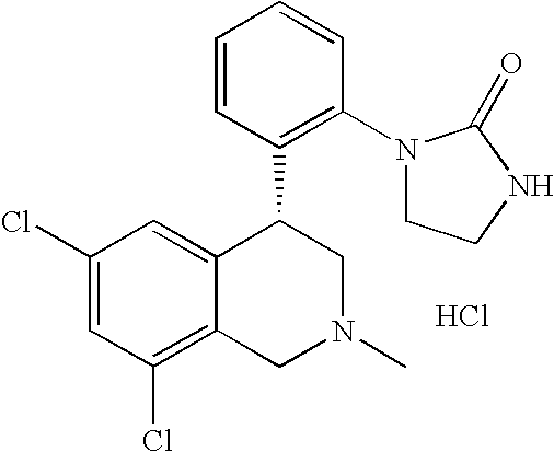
C1(Cl)=CC(Cl)=C2C(=C1)C(C1=C(N3CCNC3=O)C=CC=C1)CN(C)C2.Cl
